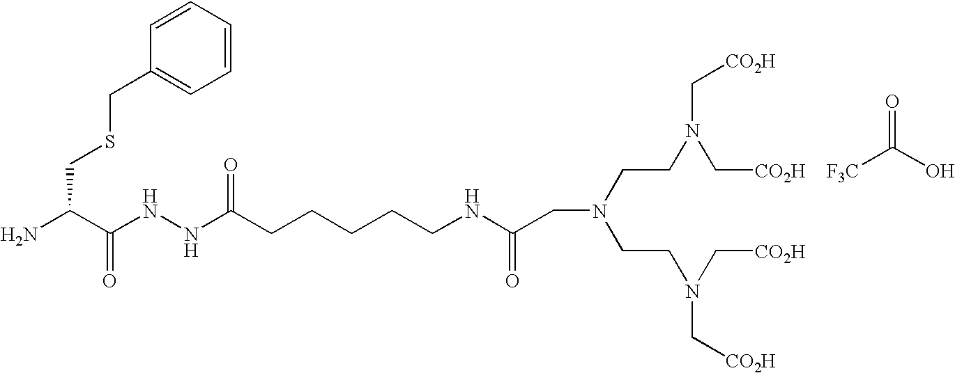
C(C(N)C(NNC(CCCCCNC(=O)CN(CCN(C[CO2H])C[CO2H])CCN(C[CO2H])C[CO2H])=O)=O)SCC1=CC=CC=C1.O=C(O)[F3C]
